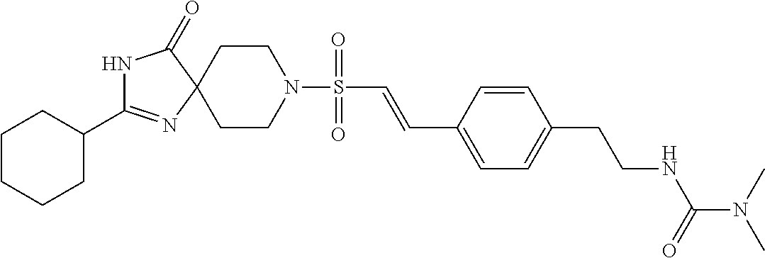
C1CN(S(C=CC2=CC=C(CCNC(N(C)C)=O)C=C2)(=O)=O)CCC12N=C(C1CCCCC1)NC2=O
